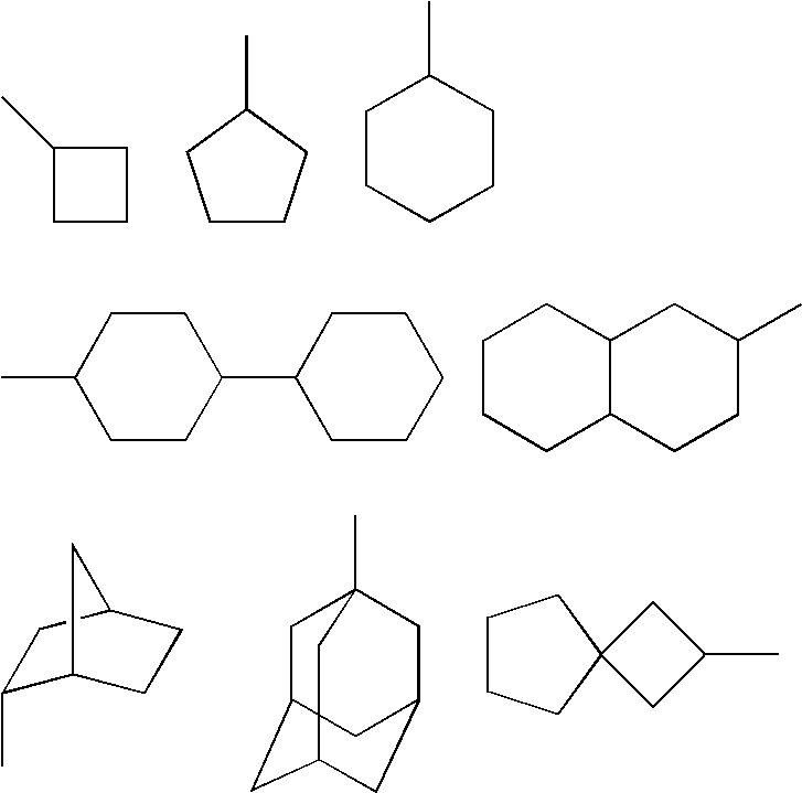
C1CCC1C.C1CCC(C)C1.C1CCCCC1C.C1CC(C2CCCCC2)CCC1C.C1CCC2C(C1)CC(C)CC2.C1(C)C2CCC(C1)C2.C1C2CC3CC(CC1(C)C3)C2.C1CCC2(C1)CC(C)C2
